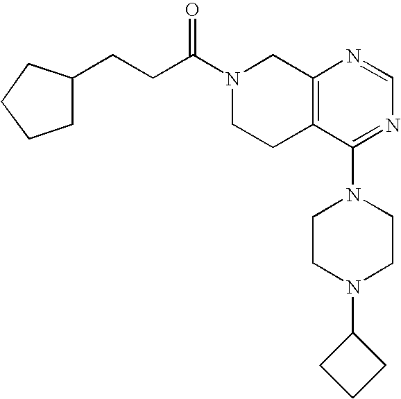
C(CC1CCCC1)C(N1CCC2=C(C1)N=CN=C2N1CCN(C2CCC2)CC1)=O
